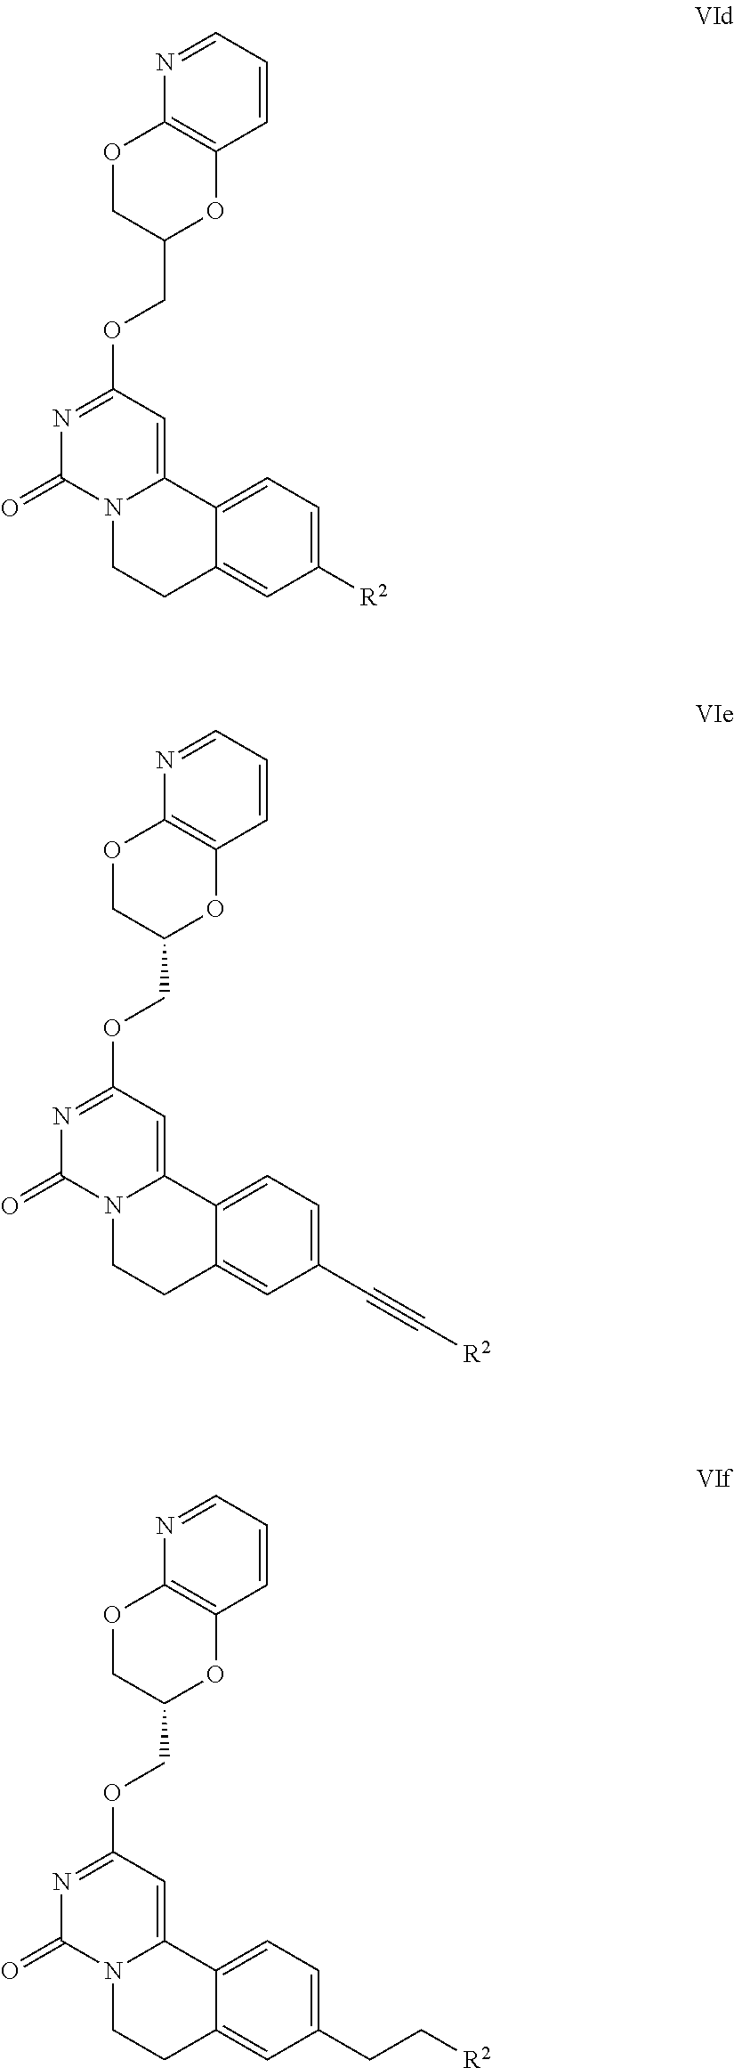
C1(COC2=NC(=O)N3C(=C2)C2=CC=C([R2])C=C2CC3)OC2=C(OC1)N=CC=C2.C1(COC2=NC(=O)N3C(=C2)C2=CC=C(C#C[R2])C=C2CC3)OC2=C(OC1)N=CC=C2.C1(COC2=NC(=O)N3C(=C2)C2=CC=C(CC[R2])C=C2CC3)OC2=C(OC1)N=CC=C2
